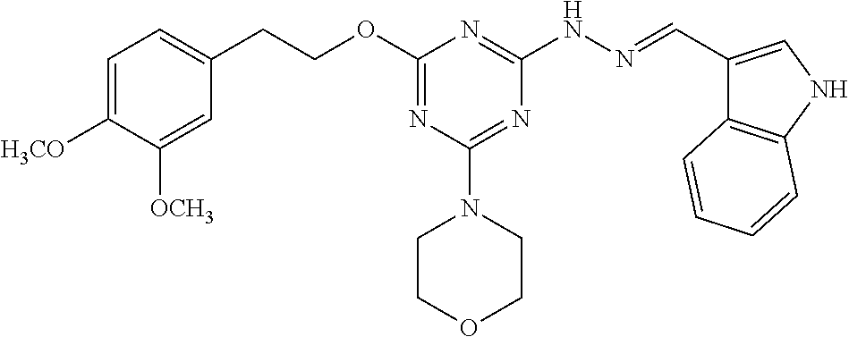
O(C1=NC(N2CCOCC2)=NC(NN=CC2=CNC3=C2C=CC=C3)=N1)CCC1=CC=C([H3CO])C([OCH3])=C1
